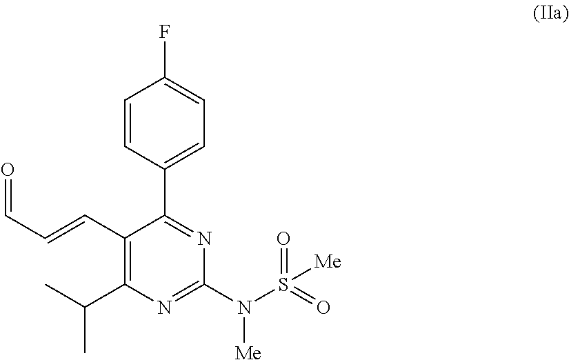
C1=CC(C2=NC(N(S(=O)(=O)[Me])[Me])=NC(C(C)C)=C2C=CC=O)=CC=C1F
